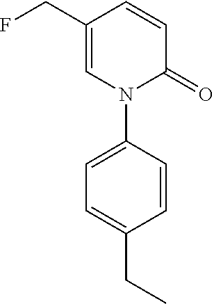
C1(CF)=CN(C2=CC=C(CC)C=C2)C(=O)C=C1
